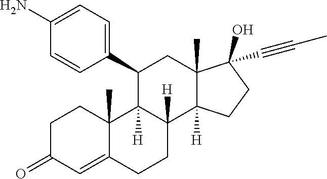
C1C(=O)C=C2C(C)(C1)C1([H])C([H])(CC2)C2([H])C(C)(CC1C1=CC=C(N)C=C1)C(O)(C#CC)CC2
